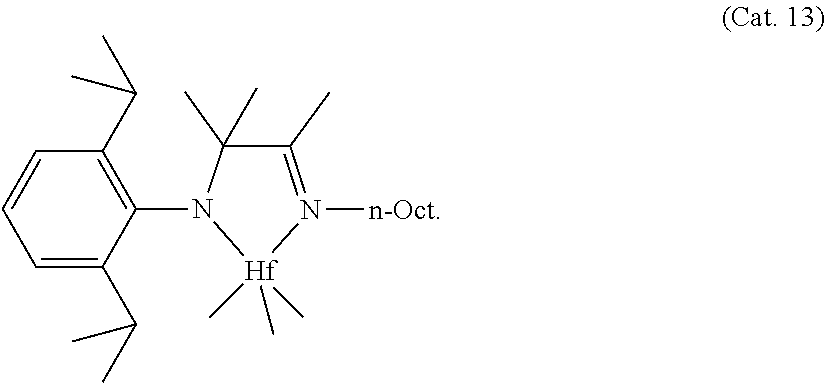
C1=CC=C(C(C)C)C(N2[Hf](C)(C)(C)N([n-Oct])=C(C)C2(C)C)=C1C(C)C
